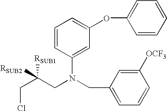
C1=CC(N(CC([RSUB1])(CCl)[RSUB2])CC2=CC=CC([OCF3])=C2)=CC(OC2=CC=CC=C2)=C1
